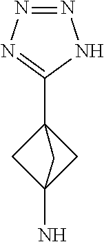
C12(N)CC(C3=NN=NN3)(C1)C2
